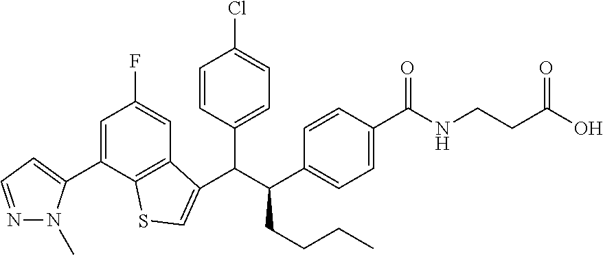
C(C(C1=CC=C(C(NCCC(O)=O)=O)C=C1)CCCC)(C1=CC=C(Cl)C=C1)C1=CSC2=C1C=C(F)C=C2C1=CC=NN1C
